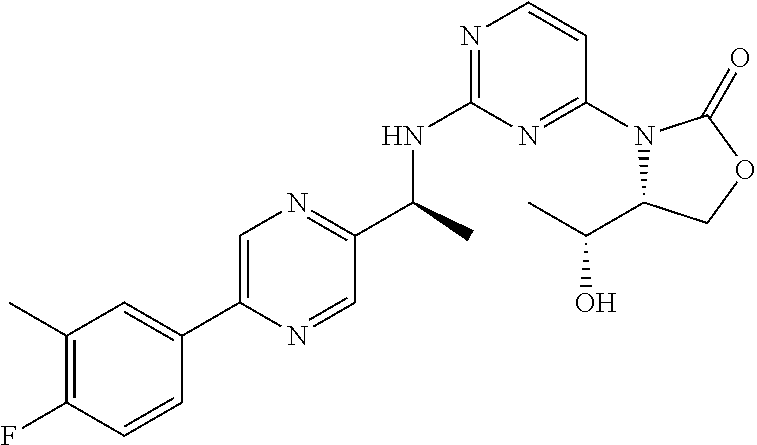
C1(C(C)NC2=NC=CC(N3C(C(O)C)COC3=O)=N2)=NC=C(C2=CC(C)=C(F)C=C2)N=C1
